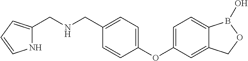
C1=C(OC2=CC=C(CNCC3=CC=CN3)C=C2)C=C2C(=C1)B(O)OC2
